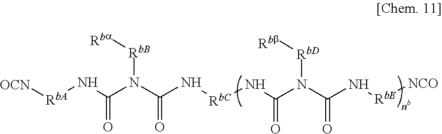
[OCN][RbA]NC(N(C(N[RbC]NC(=O)N(C(N[RbE][NCO])=O)[RbD][Rbb])=O)[RbB][Rba])=O
